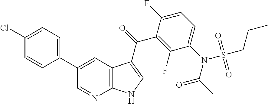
C12=C(C=C(C3=CC=C(Cl)C=C3)C=N1)C(C(=O)C1=C(F)C(N(S(CCC)(=O)=O)C(C)=O)=CC=C1F)=CN2
